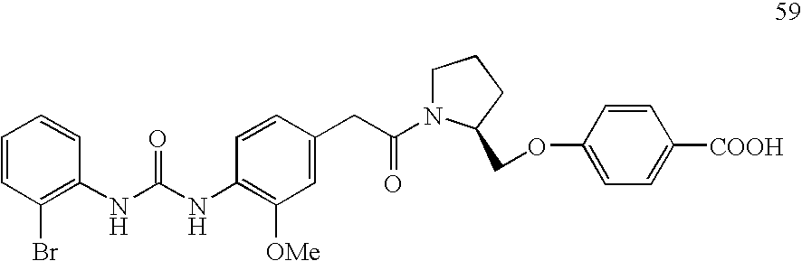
C1=CC=CC(NC(NC2=C([OMe])C=C(CC(N3CCCC3COC3=CC=C([COOH])C=C3)=O)C=C2)=O)=C1Br
